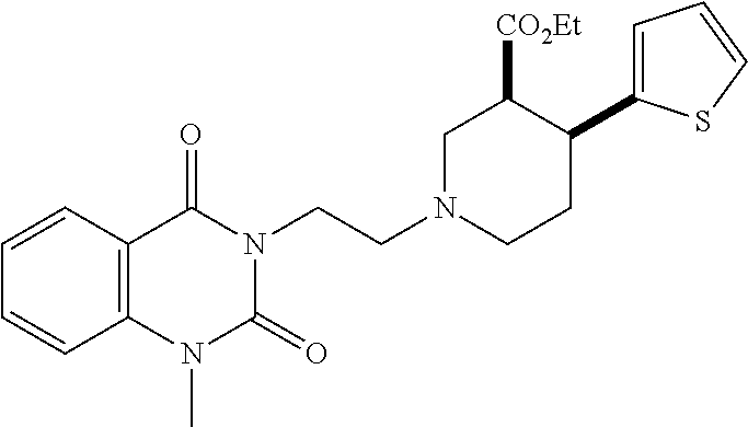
C12=C(C(=O)N(CCN3CCC(C4=CC=CS4)C([CO2Et])C3)C(=O)N1C)C=CC=C2
